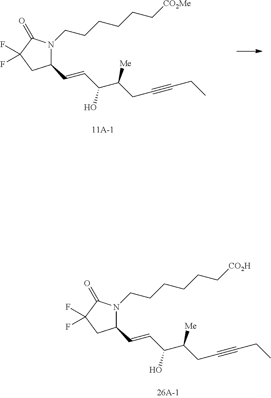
N1(CCCCCC[CO2Me])C(C=CC(O)C([Me])CC#CCC)CC(F)(F)C1=O.N1(CCCCCC[CO2H])C(C=CC(O)C([Me])CC#CCC)CC(F)(F)C1=O
